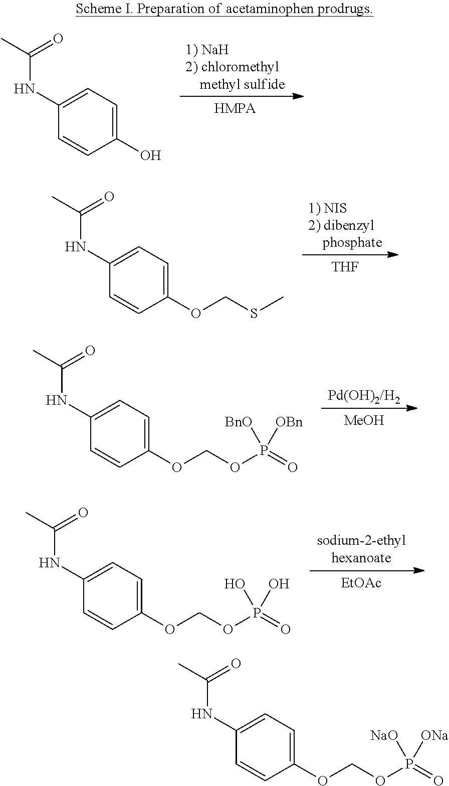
C1(O)=CC=C(NC(C)=O)C=C1.[THF].C1(OCSC)=CC=C(NC(C)=O)C=C1.[MeOH].C1(OCOP(=O)([BnO])[OBn])=CC=C(NC(C)=O)C=C1.[EtOAc].C1(OCOP(=O)(O)O)=CC=C(NC(C)=O)C=C1.C1(OCOP(=O)([NaO])[ONa])=CC=C(NC(C)=O)C=C1
